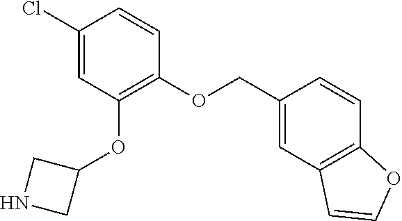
C1(Cl)=CC(OC2CNC2)=C(OCC2=CC3=C(C=C2)OC=C3)C=C1
